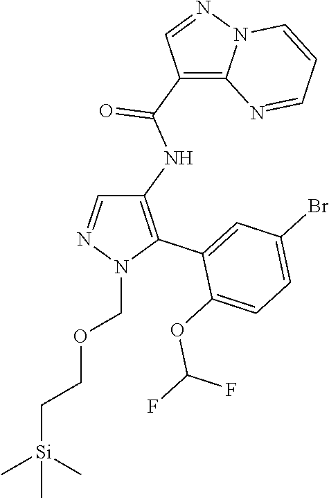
C1(C(NC2=C(C3=CC(Br)=CC=C3OC(F)F)N(COCC[Si](C)(C)C)N=C2)=O)=C2N(N=C1)C=CC=N2
